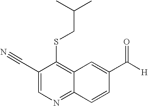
C1(C#N)=CN=C2C(=C1SCC(C)C)C=C(C([H])=O)C=C2
